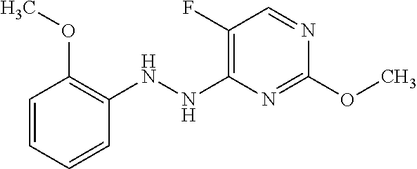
C1(NNC2=C(F)C=NC(OC)=N2)=C(OC)C=CC=C1
